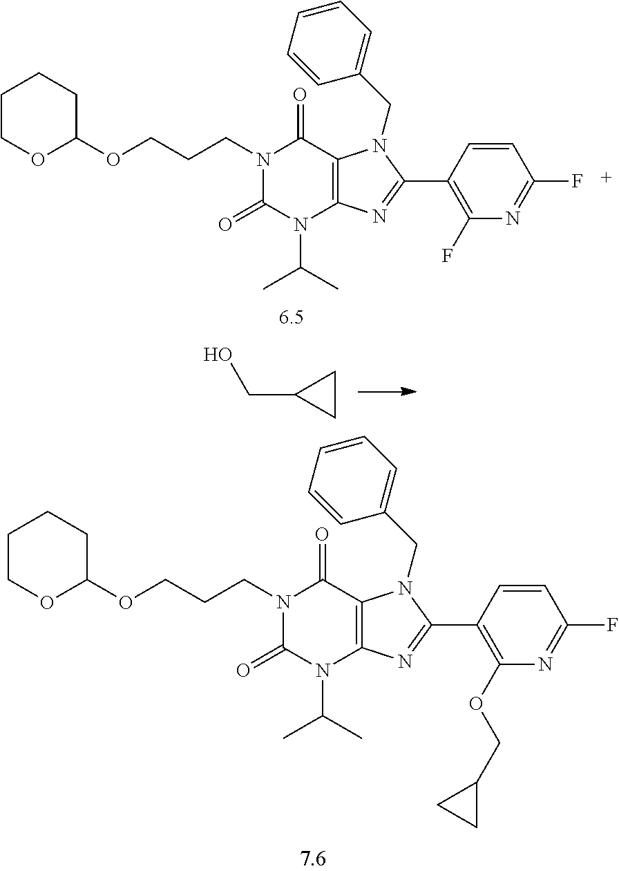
C1COC(OCCCN2C(=O)N(C(C)C)C3=C(C2=O)N(CC2=CC=CC=C2)C(C2=C(OCC4CC4)N=C(F)C=C2)=N3)CC1.C1COC(OCCCN2C(=O)N(C(C)C)C3=C(C2=O)N(CC2=CC=CC=C2)C(C2=C(F)N=C(F)C=C2)=N3)CC1.C1CC1CO
